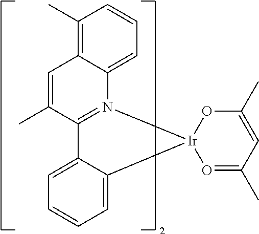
C1(C)=CC2=C(C)C=CC=C2N2=C1C1=CC=CC=C1[Ir]21O=C(C)C=C(C)O1
